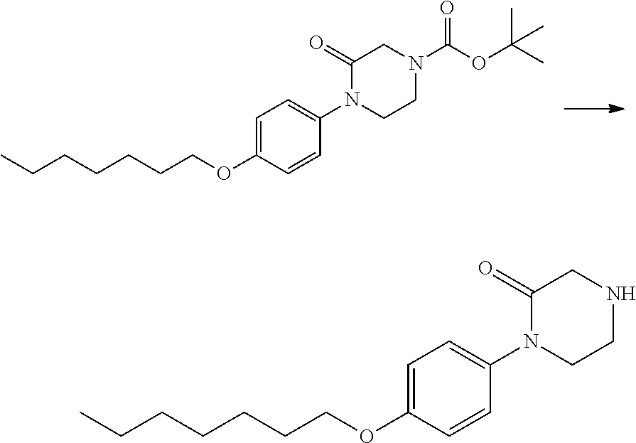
C1(=O)N(C2=CC=C(OCCCCCCC)C=C2)CCN(C(OC(C)(C)C)=O)C1.C1(=O)N(C2=CC=C(OCCCCCCC)C=C2)CCNC1
